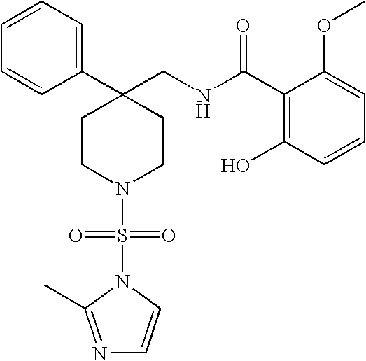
C1=CC=C(C2(CNC(C3=C(O)C=CC=C3OC)=O)CCN(S(=O)(=O)N3C=CN=C3C)CC2)C=C1
